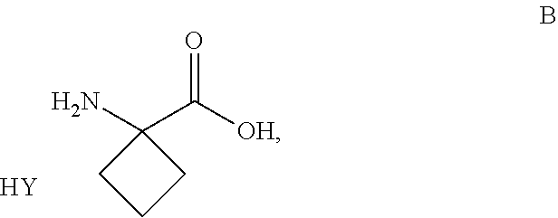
C1C(N)(C([OH])=O)CC1.[Y]
